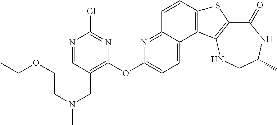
C1(=O)C2=C(NCC(C)N1)C1=C(S2)C=CC2=NC(OC3=C(CN(CCOCC)C)C=NC(Cl)=N3)=CC=C12
